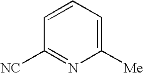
C1=CC=C([Me])N=C1[NC]
